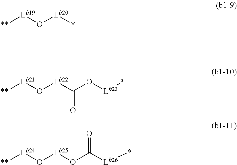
[**][Lb19]O[Lb20]*.[**][Lb21]O[Lb22]C(O[Lb23]*)=O.[**][Lb24]O[Lb25]OC(=O)[Lb26]*
